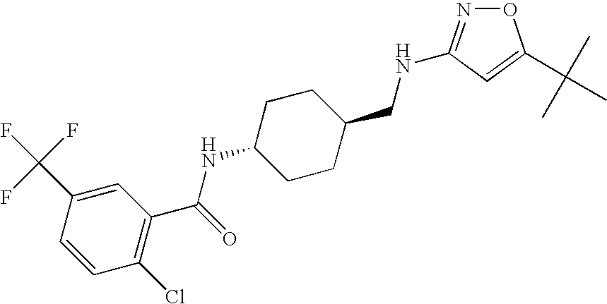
C1(C(F)(F)F)=CC(C(=O)NC2CCC(CNC3=NOC(C(C)(C)C)=C3)CC2)=C(Cl)C=C1
